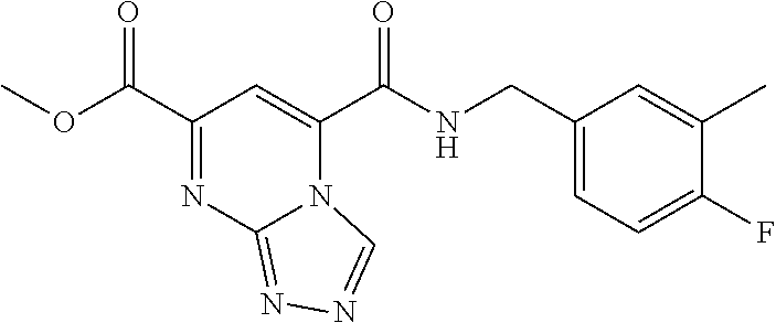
C1(C(OC)=O)=NC2=NN=CN2C(C(NCC2=CC=C(F)C(C)=C2)=O)=C1
